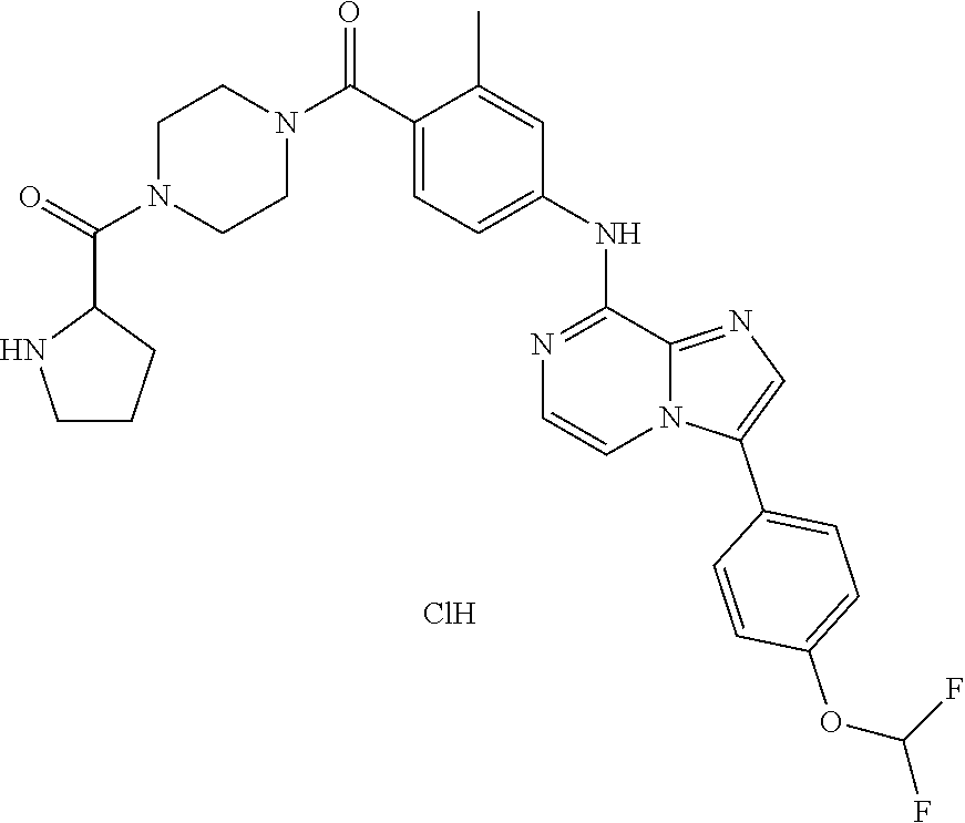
C1(C(N2CCN(C(=O)C3NCCC3)CC2)=O)=CC=C(NC2=NC=CN3C2=NC=C3C2=CC=C(OC(F)F)C=C2)C=C1C.Cl
